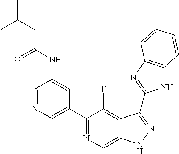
C1=NC=C(C2=NC=C3C(=C2F)C(C2=NC4=C(N2)C=CC=C4)=NN3)C=C1NC(CC(C)C)=O
